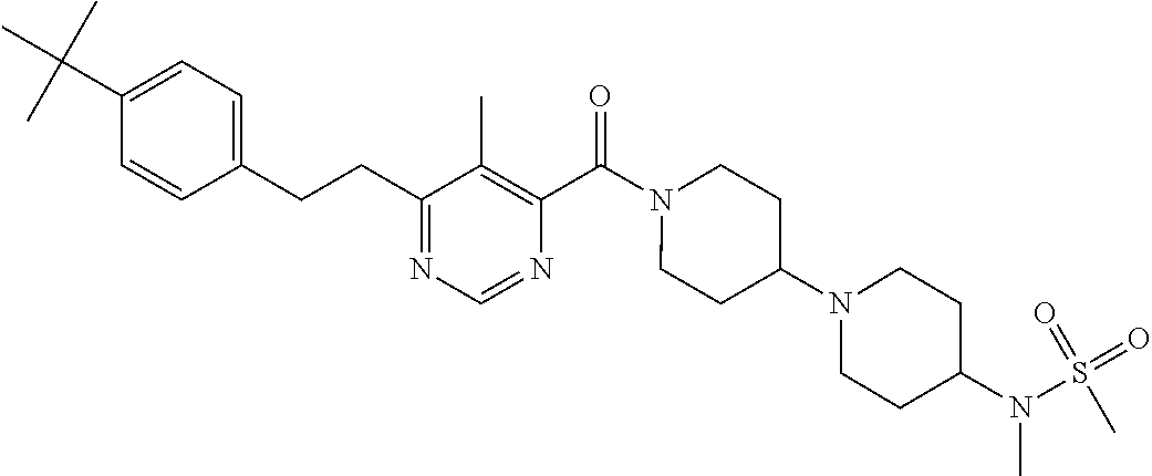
C1=CC(CCC2=NC=NC(C(=O)N3CCC(N4CCC(N(S(=O)(=O)C)C)CC4)CC3)=C2C)=CC=C1C(C)(C)C
